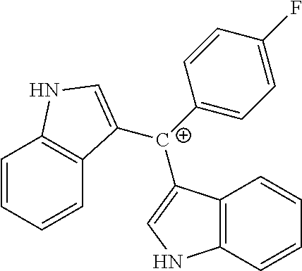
C12=C(C=CC=C1)NC=C2[C+](C1=CC=C(F)C=C1)C1=CNC2=C1C=CC=C2
